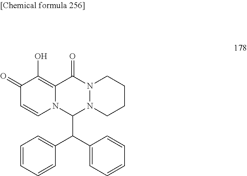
C12=C(O)C(=O)C=CN1C(C(C1=CC=CC=C1)C1=CC=CC=C1)N1N(C2=O)CCCC1
